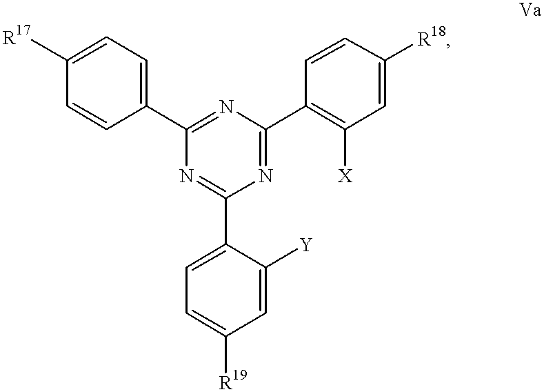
C1([R17])=CC=C(C2=NC(C3=C([X])C=C([R18])C=C3)=NC(C3=CC=C([R19])C=C3[Y])=N2)C=C1
